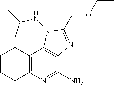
N(N1C2=C(N=C1COCC)C(N)=NC1=C2CCCC1)C(C)C
